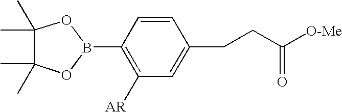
C1(B2OC(C)(C)C(C)(C)O2)=C([AR])C=C(CCC([O-Me])=O)C=C1
